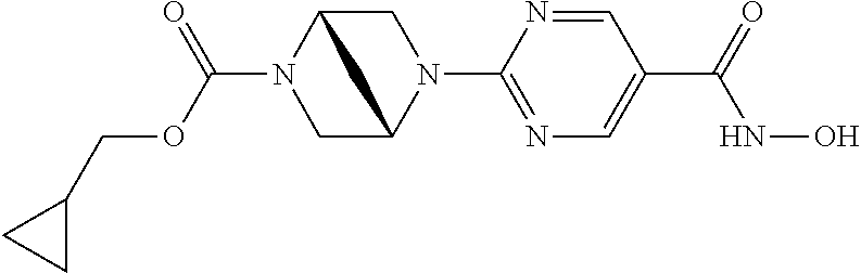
C(N1CC2N(C3=NC=C(C(NO)=O)C=N3)CC1C2)(OCC1CC1)=O
